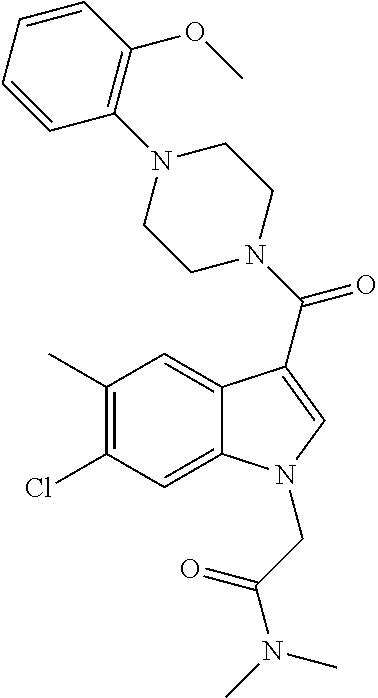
C1(C)=C(Cl)C=C2C(=C1)C(C(N1CCN(C3=C(OC)C=CC=C3)CC1)=O)=CN2CC(N(C)C)=O
